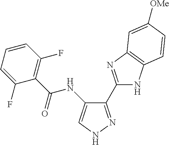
C1(C2=NC3=C(N2)C=CC([OMe])=C3)=NNC=C1NC(C1=C(F)C=CC=C1F)=O
